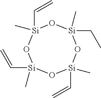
O1[Si](C=C)(C)O[Si](C)(C=C)O[Si](C=C)(C)O[Si]1(CC)C
